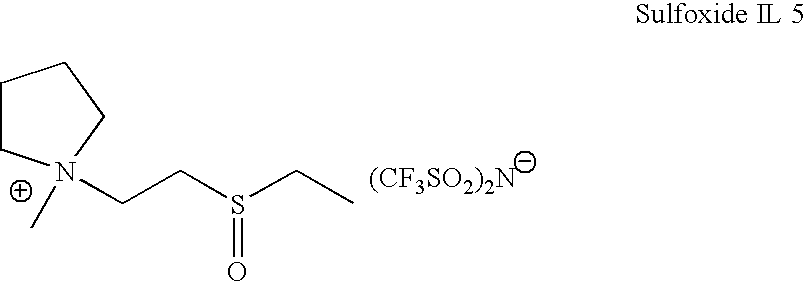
C1CN(CCS(CC)=O)(C)CC1.[(CF3SO2)2N]
